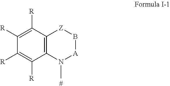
C12=C(N(C)[A]B[Z]1)C([R])=C([R])C([R])=C2[R].[#]
